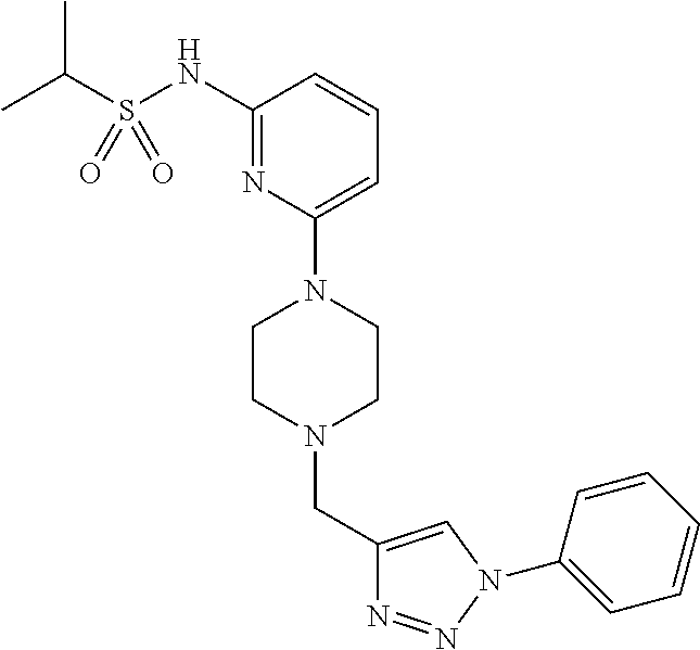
C1=C(N2CCN(CC3=CN(C4=CC=CC=C4)N=N3)CC2)N=C(NS(C(C)C)(=O)=O)C=C1
